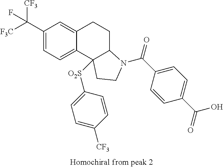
C1(C([F3C])([CF3])F)=CC=C2C(=C1)CCC1C2([O2S]C2=CC=C([CF3])C=C2)CCN1C(C1=CC=C(C(=O)O)C=C1)=O
